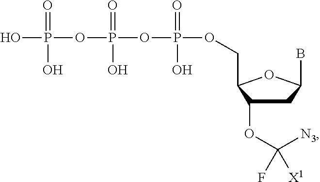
OP(OP(OP(OCC1C(OC([N3])(F)[X1])CC(B)O1)(=O)O)(=O)O)(=O)O
